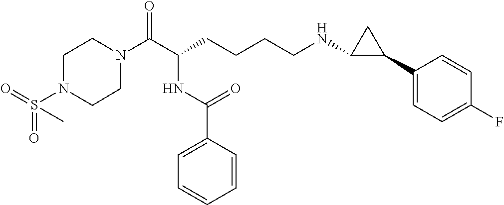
C1N(C(C(CCCCNC2C(C3=CC=C(F)C=C3)C2)NC(C2=CC=CC=C2)=O)=O)CCN(S(=O)(=O)C)C1
